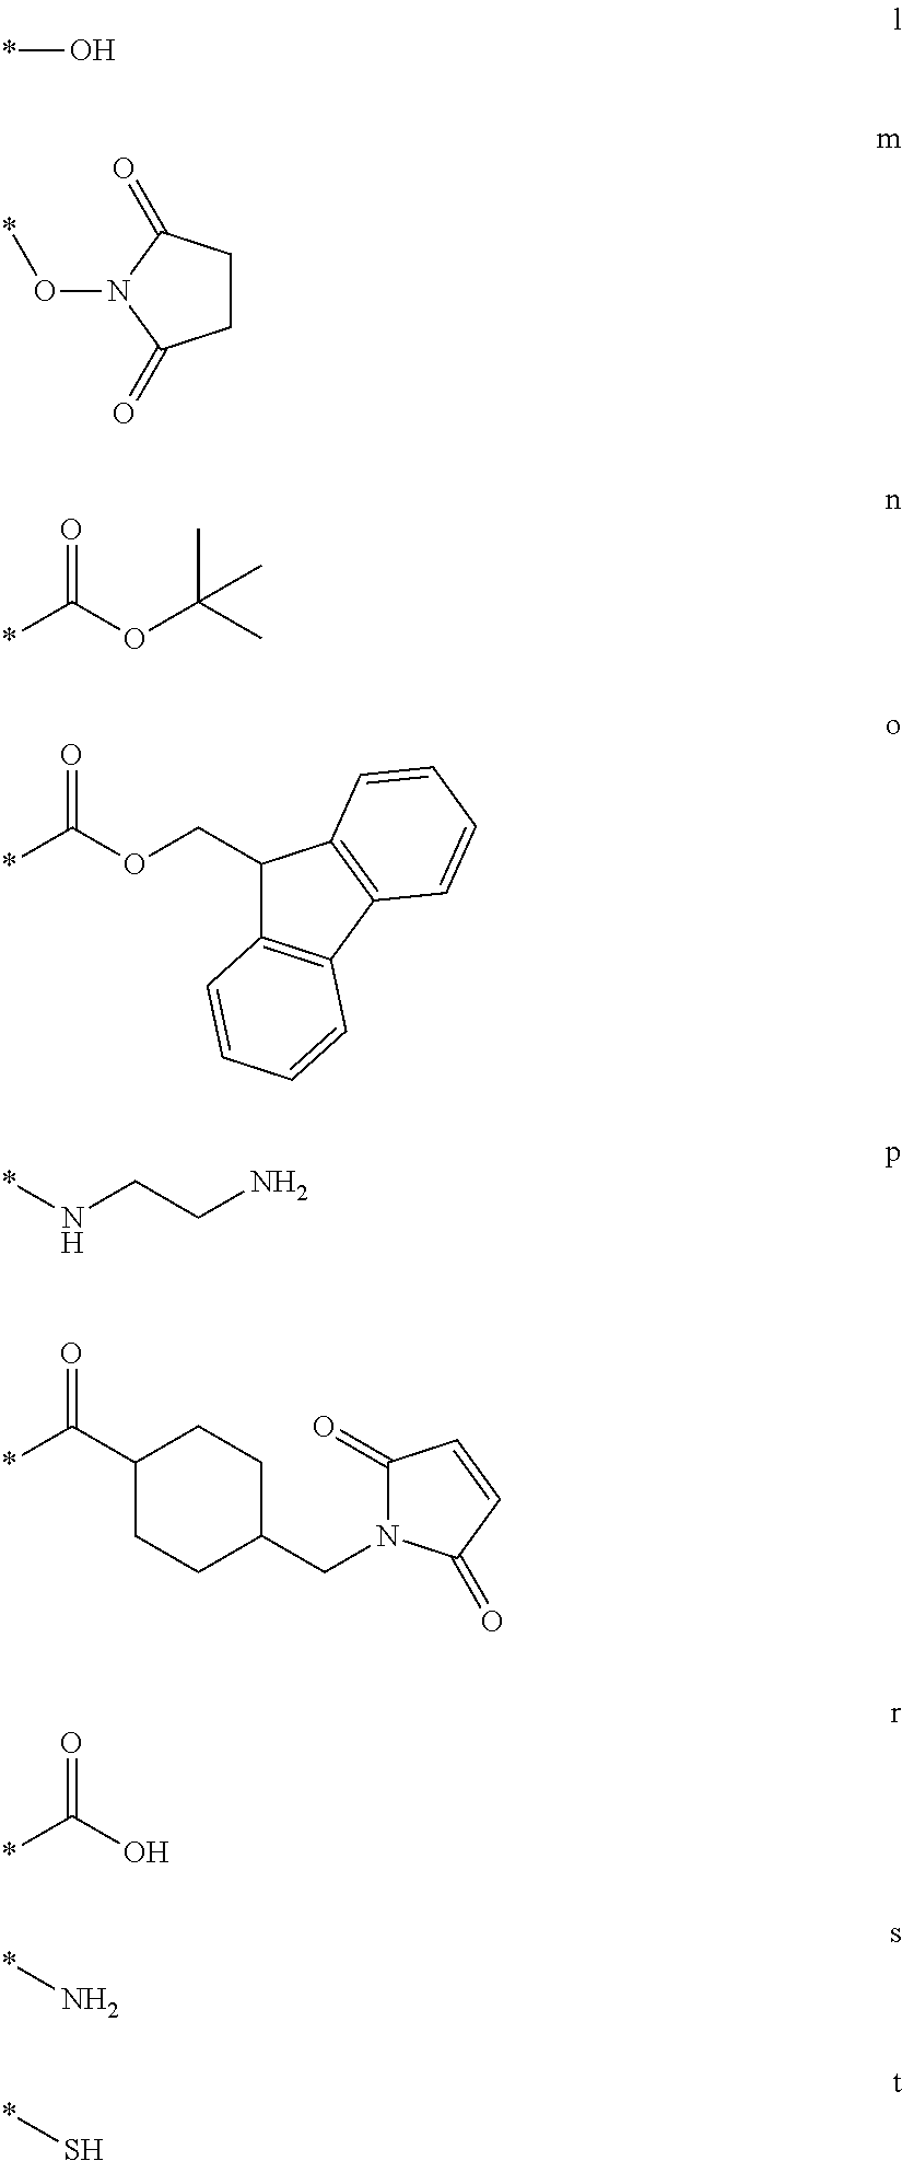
*O.C1CC(=O)N(O*)C1=O.*C(OC(C)(C)C)=O.*C(OCC1C2=C(C3=C1C=CC=C3)C=CC=C2)=O.*NCCN.C1(C(*)=O)CCC(CN2C(=O)C=CC2=O)CC1.OC(*)=O.*N.*S
